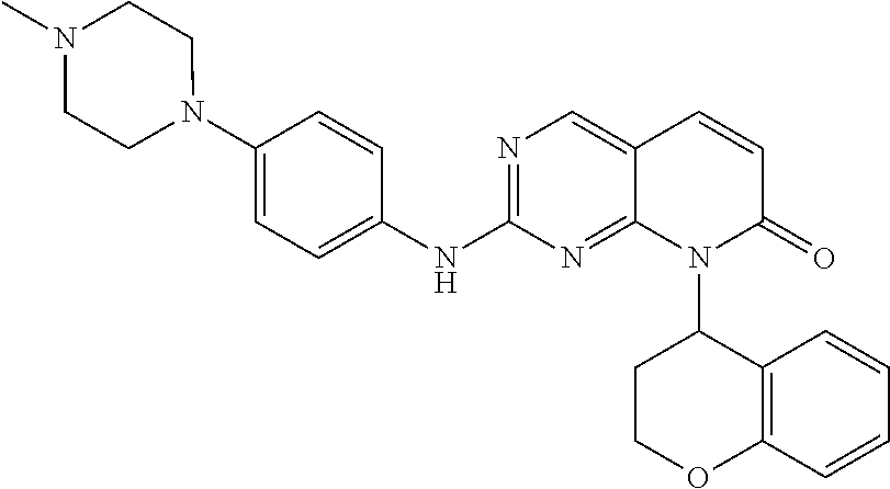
N1(C2=CC=C(NC3=NC=C4C(=N3)N(C3CCOC5=C3C=CC=C5)C(=O)C=C4)C=C2)CCN(C)CC1
